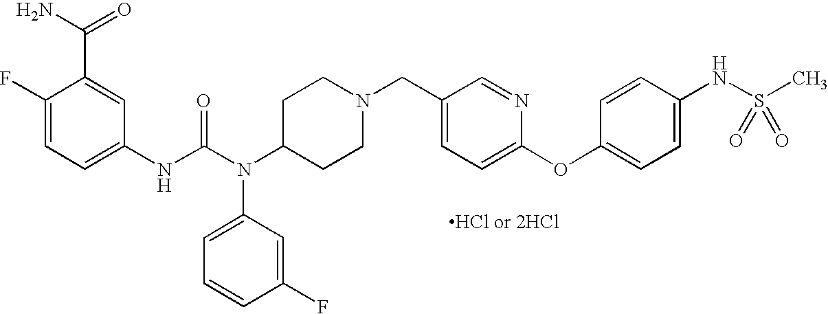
C1(NC(N(C2CCN(CC3=CC=C(OC4=CC=C(NS(C)(=O)=O)C=C4)N=C3)CC2)C2=CC=CC(F)=C2)=O)=CC=C(F)C(C(=O)N)=C1
